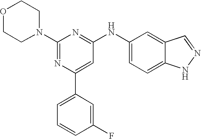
C1(N2CCOCC2)=NC(C2=CC=CC(F)=C2)=CC(NC2=CC=C3C(=C2)C=NN3)=N1
